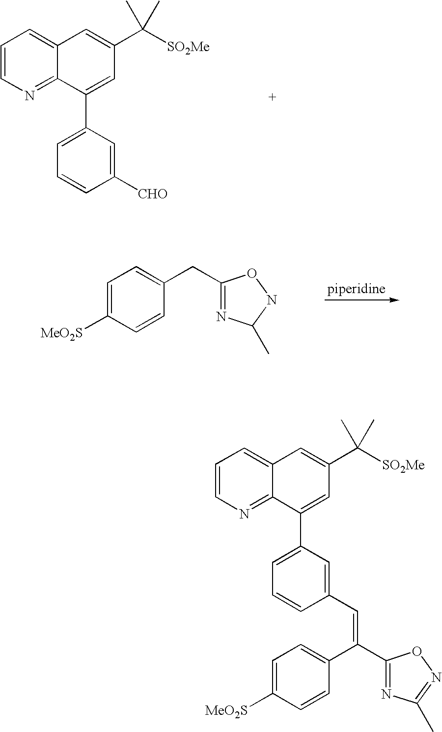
C1=CN=C2C(=C1)C=C(C([SO2Me])(C)C)C=C2C1=CC=CC([CHO])=C1.C1=C([MeO2S])C=CC(CC2=NC(C)NO2)=C1.C1=CN=C2C(=C1)C=C(C([SO2Me])(C)C)C=C2C1=CC=CC(C=C(C2=NC(C)=NO2)C2=CC=C([MeO2S])C=C2)=C1
